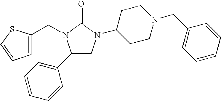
C1(C2=CC=CC=C2)CN(C2CCN(CC3=CC=CC=C3)CC2)C(=O)N1CC1=CC=CS1
